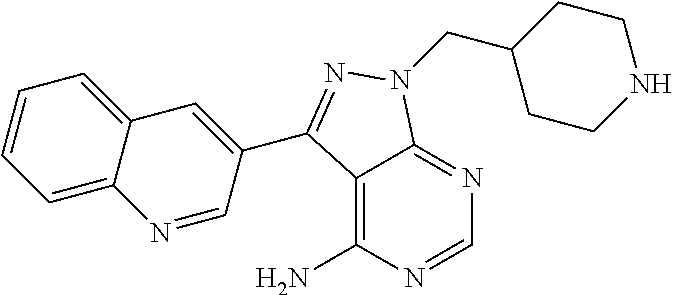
C12=C(N)N=CN=C1N(CC1CCNCC1)N=C2C1=CC2=CC=CC=C2N=C1
